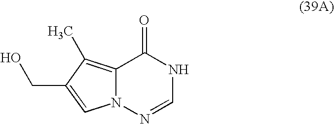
C1(=O)C2=C(C)C(CO)=CN2N=CN1
